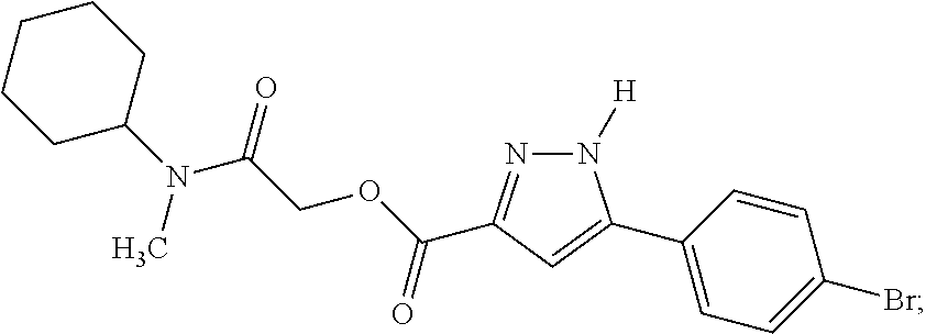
N1([H])N=C(C(OCC(N(C2CCCCC2)C)=O)=O)C=C1C1=CC=C(Br)C=C1
